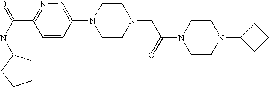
C1=CC(N2CCN(CC(N3CCN(C4CCC4)CC3)=O)CC2)=NN=C1C(NC1CCCC1)=O
